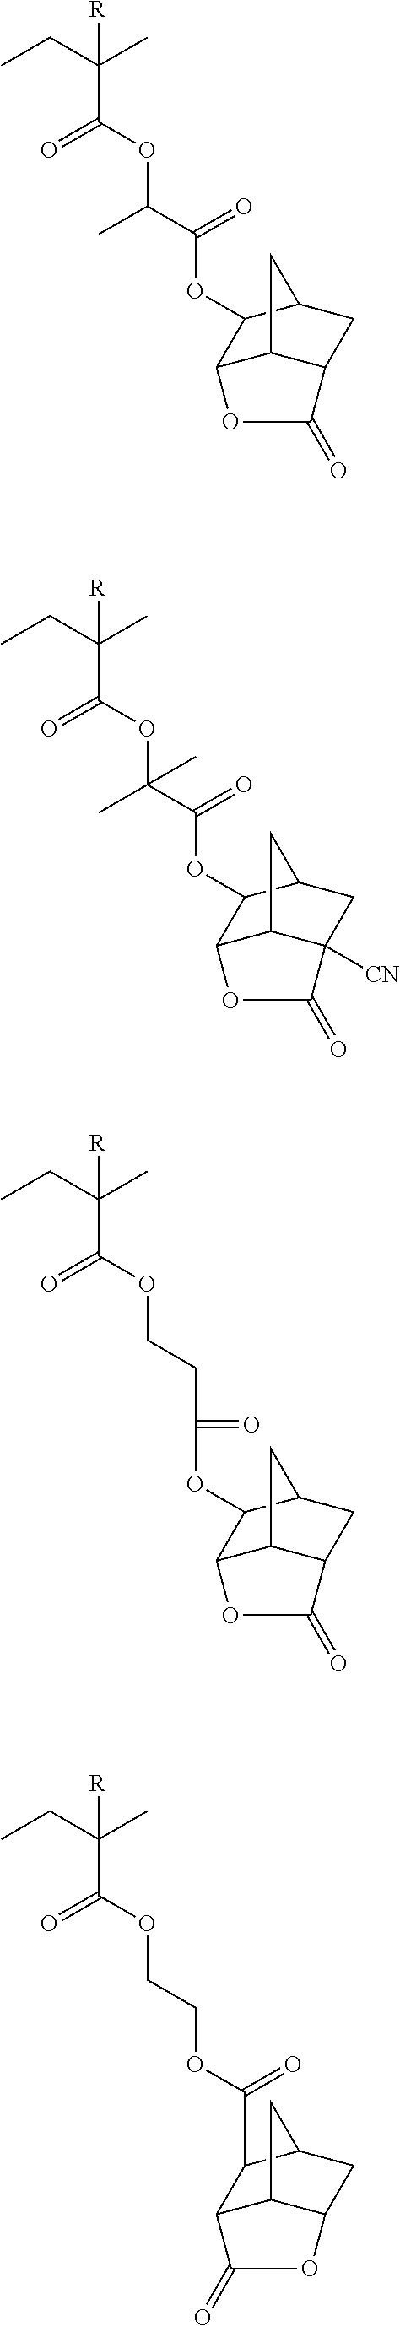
[R]C(CC)(C)C(OC(C(OC1C2C3C(CC1C3)C(=O)O2)=O)C)=O.[R]C(CC)(C)C(OC(C(OC1C2C3C([CN])(CC1C3)C(=O)O2)=O)(C)C)=O.[R]C(CC)(C)C(OCCOC(C1C2C3C(CC1C3)OC2=O)=O)=O.[R]C(CC)(C)C(OCCC(OC1C2C3C(CC1C3)C(=O)O2)=O)=O
